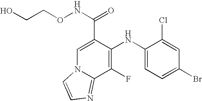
C1(F)=C(NC2=CC=C(Br)C=C2Cl)C(C(NOCCO)=O)=CN2C1=NC=C2
